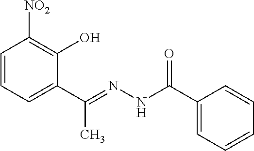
C1=CC=C(C(=NNC(C2=CC=CC=C2)=O)C)C(O)=C1[NO2]
